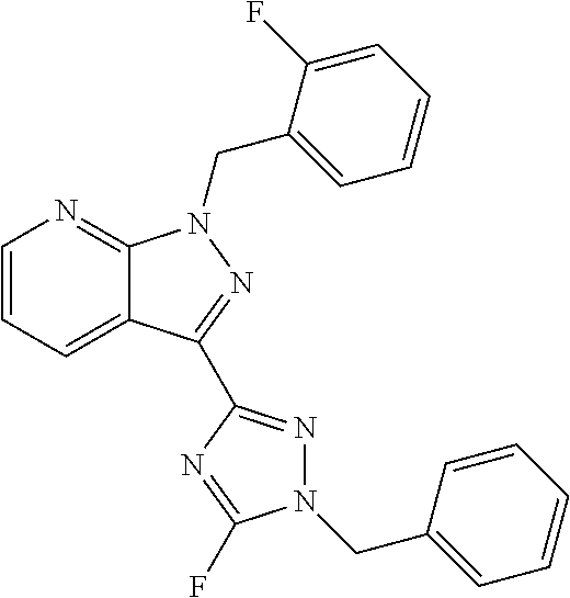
C1=CC=C2C(=N1)N(CC1=CC=CC=C1F)N=C2C1=NN(CC2=CC=CC=C2)C(F)=N1
